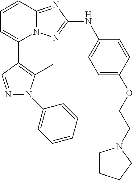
C1=CC2=NC(NC3=CC=C(OCCN4CCCC4)C=C3)=NN2C(C2=C(C)N(C3=CC=CC=C3)N=C2)=C1
